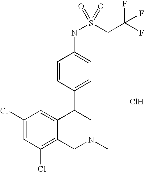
C1(Cl)=CC(Cl)=C2C(=C1)C(C1=CC=C(NS(CC(F)(F)F)(=O)=O)C=C1)CN(C)C2.Cl
